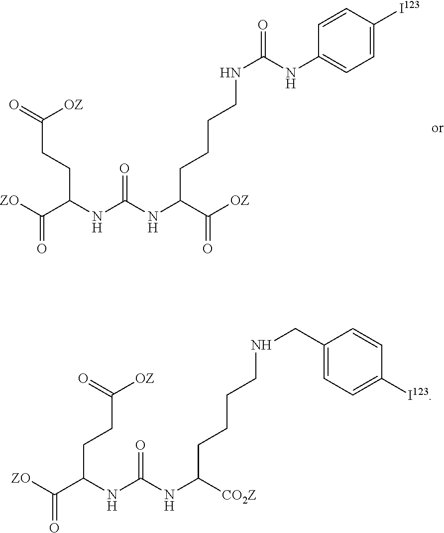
[ZO]C(C(NC(NC(CCCCNCC1=CC=C([I123])C=C1)[CO2Z])=O)CCC([OZ])=O)=O.[ZO]C(C(NC(NC(CCCCNC(NC1=CC=C([I123])C=C1)=O)C(=O)[OZ])=O)CCC([OZ])=O)=O
